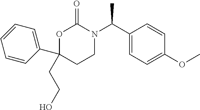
C1(C(N2C(=O)OC(C3=CC=CC=C3)(CCO)CC2)C)=CC=C(OC)C=C1
